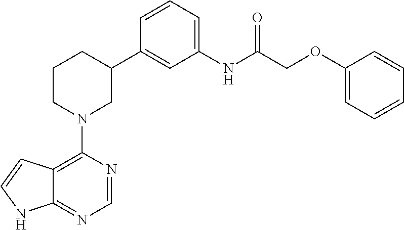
C12=C(N3CC(C4=CC(NC(COC5=CC=CC=C5)=O)=CC=C4)CCC3)N=CN=C1NC=C2
